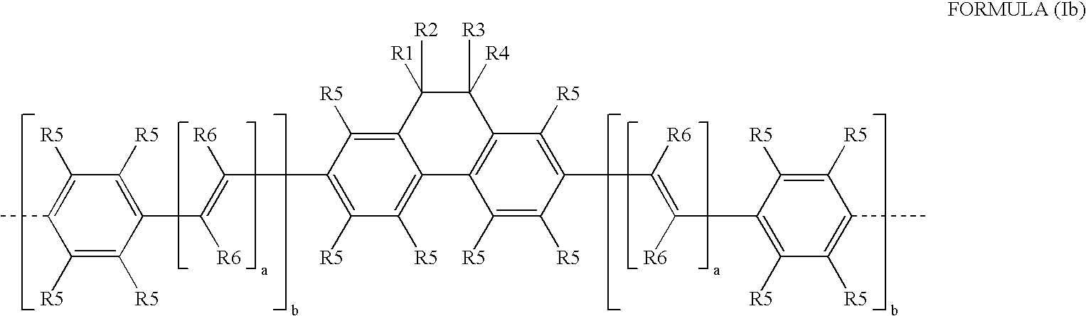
C1(C)=C([R5])C([R5])=C(C(=C(C2=C([R5])C([R5])=C3C(=C2[R5])C([R2])([R1])C([R4])([R3])C2=C3C([R5])=C([R5])C(C(=C(C3=C([R5])C([R5])=C(C)C([R5])=C3[R5])[R6])[R6])=C2[R5])[R6])[R6])C([R5])=C1[R5]
